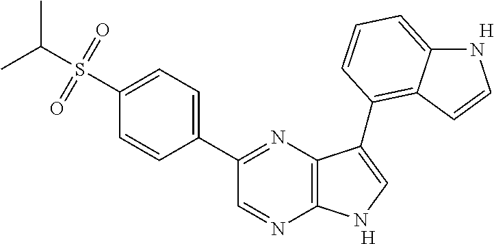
[H].C1(C2=NC3=C(N=C2)NC=C3C2=C3C(=CC=C2)NC=C3)=CC=C(S(C(C)C)(=O)=O)C=C1.[H]
